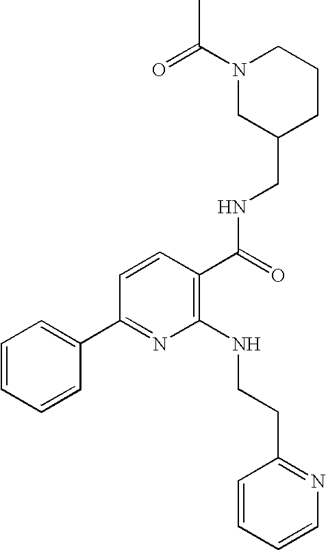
C1=CC=CC(C2=NC(NCCC3=NC=CC=C3)=C(C(NCC3CCCN(C(=O)C)C3)=O)C=C2)=C1
